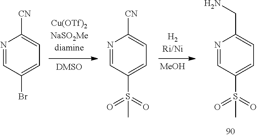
N1=CC(S(=O)(=O)C)=CC=C1CN.[MeOH].N1=CC(S(=O)(=O)C)=CC=C1[CN].N1=CC(Br)=CC=C1[CN]
